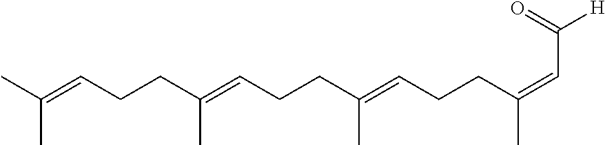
C(=C(CCC=C(CCC=C(CCC=C(C)C)C)C)C)C(=O)[H]
